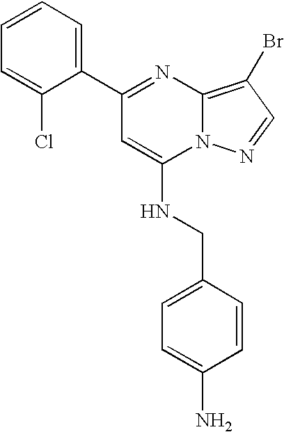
C1=CC=C(C2=NC3=C(Br)C=NN3C(NCC3=CC=C(N)C=C3)=C2)C(Cl)=C1
